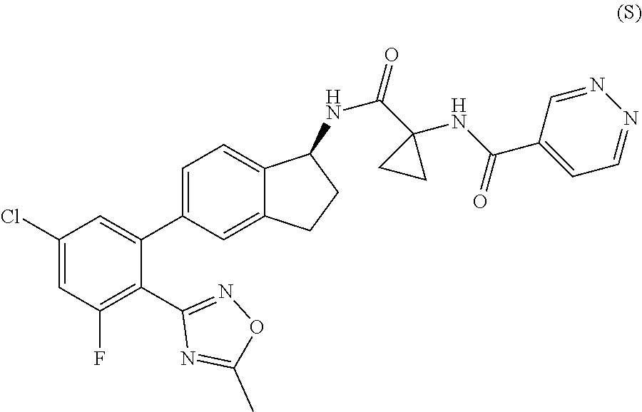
C1(Cl)=CC(F)=C(C2=NOC(C)=N2)C(C2=CC=C3C(=C2)CCC3NC(C2(NC(C3=CC=NN=C3)=O)CC2)=O)=C1
